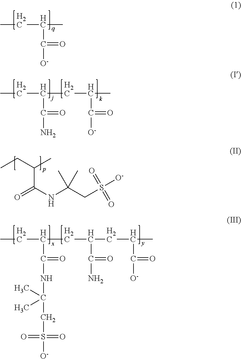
O=C(NC(CS([O-])(=O)=O)(C)C)C(CC)C.CCC(C)C([O-])=O.CCC(C(N)=O)CC(C)C([O-])=O.CCC(C(NC(CS([O-])(=O)=O)(C)C)=O)CC(C(N)=O)CC(C)C([O-])=O
